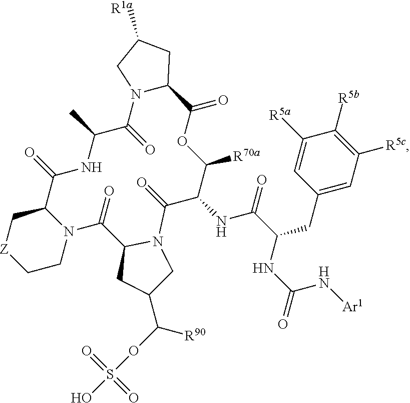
[R1a]C1CN2C(C1)C(=O)OC([R70a])C(NC(=O)C(NC(=O)N[Ar1])CC1=CC([R5c])=C([R5b])C([R5a])=C1)C(=O)N1C(C(=O)N3C(C(=O)NC(C)C2=O)C[Z]CC3)CC(C([R90])OS(=O)(=O)O)C1
